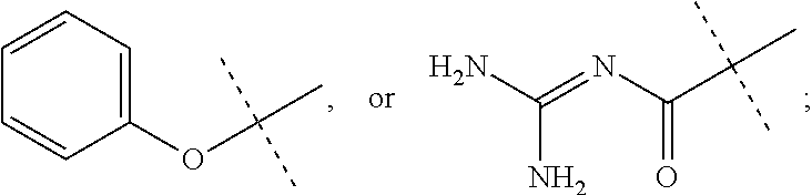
C1(OC(C)(C)C)=CC=CC=C1.C(C(C)(C)C)(N=C(N)N)=O
